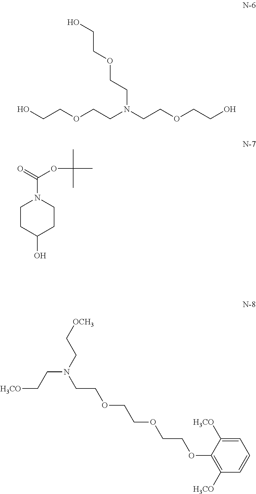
C(N(CC[OCH3])CCOCCOCCOC1=C([H3CO])C=CC=C1[H3CO])C[H3CO].OCCOCCN(CCOCCO)CCOCCO.C1CC(O)CCN1C(=O)OC(C)(C)C
